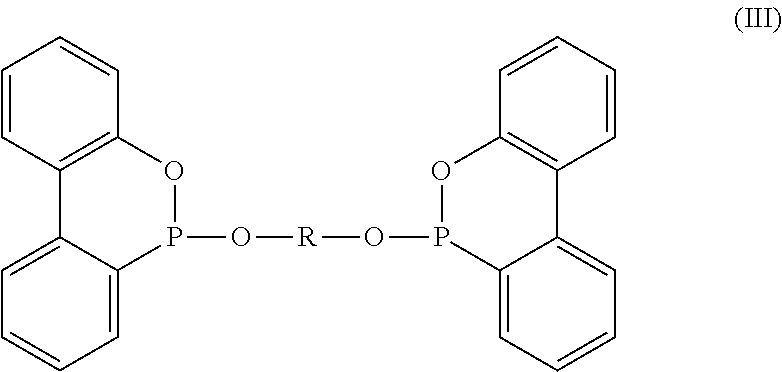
C1=CC2=C(C=C1)OP(O[R]OP1OC3=C(C4=CC=CC=C14)C=CC=C3)C1=CC=CC=C21
